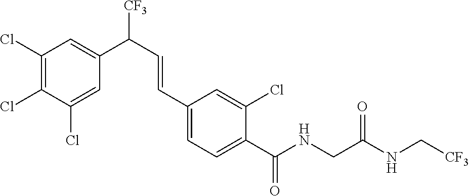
C1(Cl)=C(Cl)C(Cl)=CC(C(C=CC2=CC=C(C(NCC(NC[CF3])=O)=O)C(Cl)=C2)[CF3])=C1
